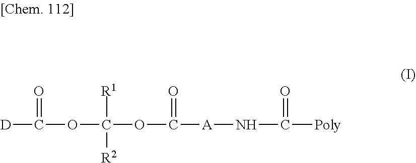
[D]C(=O)OC(OC(=O)[A]NC([Poly])=O)([R1])[R2]
